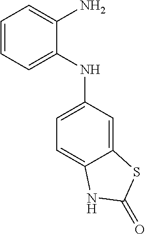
C1=CC=C(NC2=CC=C3C(=C2)SC(=O)N3)C(N)=C1
